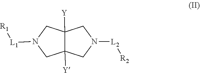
C1N([L2][R2])CC2([Y])C1([Y])CN([L1][R1])C2
